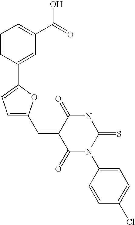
C1=C(C=C2C(=O)N(C3=CC=C(Cl)C=C3)C(=S)NC2=O)OC(C2=CC(C(=O)O)=CC=C2)=C1
